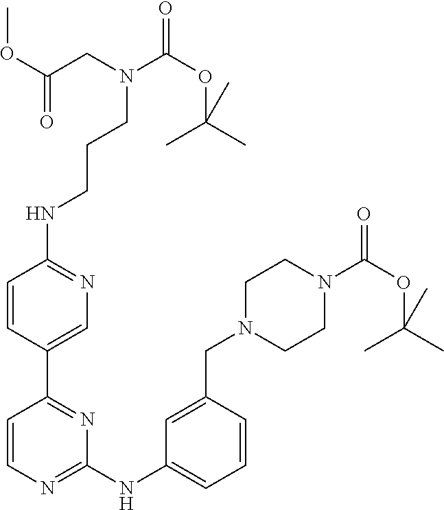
C1=CC(C2=NC(NC3=CC=CC(CN4CCN(C(OC(C)(C)C)=O)CC4)=C3)=NC=C2)=CN=C1NCCCN(C(OC(C)(C)C)=O)CC(OC)=O
